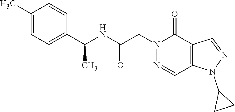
C1(C)=CC=C(C(NC(CN2N=CC3=C(C2=O)C=NN3C2CC2)=O)C)C=C1
